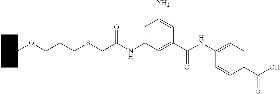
O=C(NC1=CC=C(C(O)=O)C=C1)C1=CC(NC(CSCCCOC2CCCCC2)=O)=CC(N)=C1
